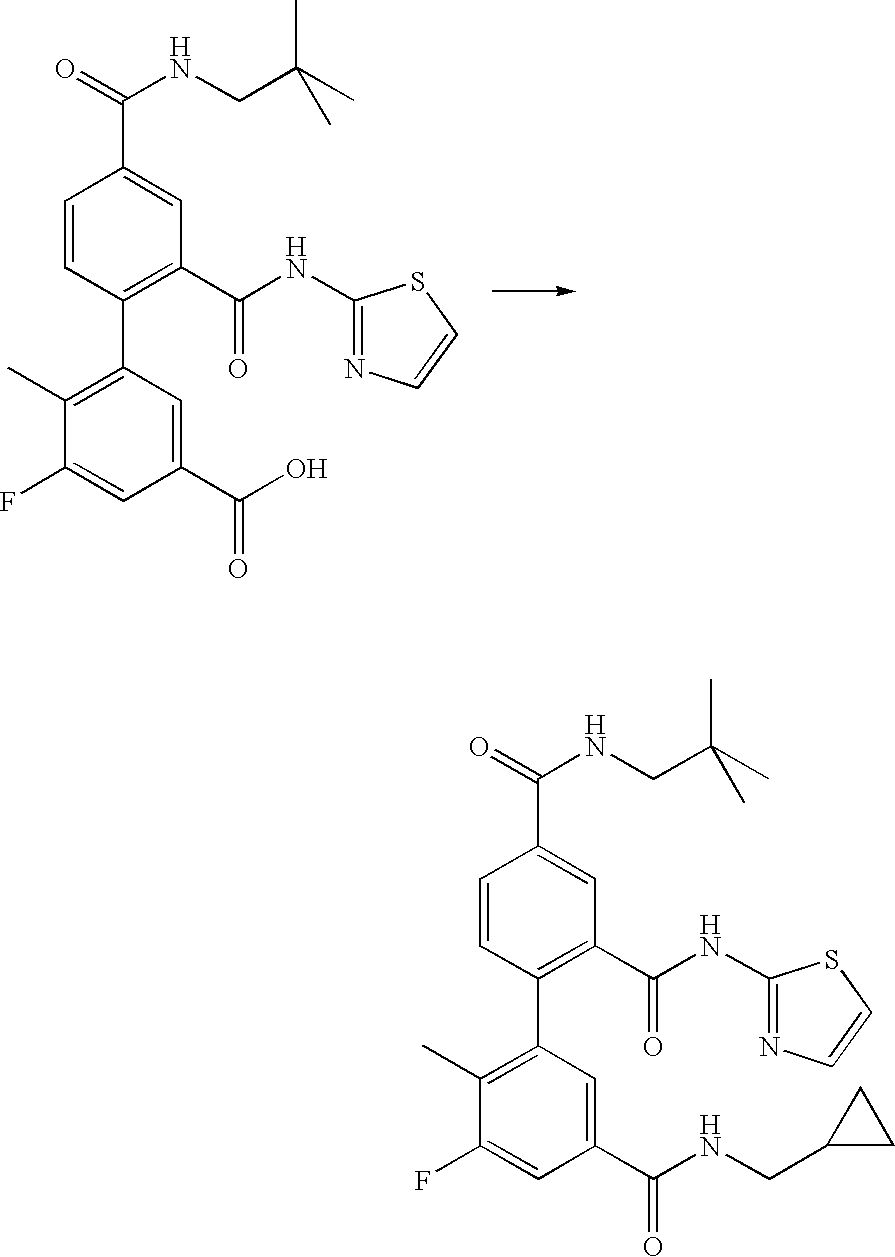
C1=CC(C2=C(C)C(F)=CC(C(O)=O)=C2)=C(C(NC2=NC=CS2)=O)C=C1C(=O)NCC(C)(C)C.C1=CC(C2=C(C)C(F)=CC(C(NCC3CC3)=O)=C2)=C(C(NC2=NC=CS2)=O)C=C1C(=O)NCC(C)(C)C
